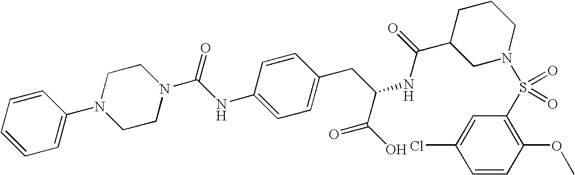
C1=CC(OC)=C(S(N2CCCC(C(=O)NC(CC3=CC=C(NC(N4CCN(C5=CC=CC=C5)CC4)=O)C=C3)C(O)=O)C2)(=O)=O)C=C1Cl
